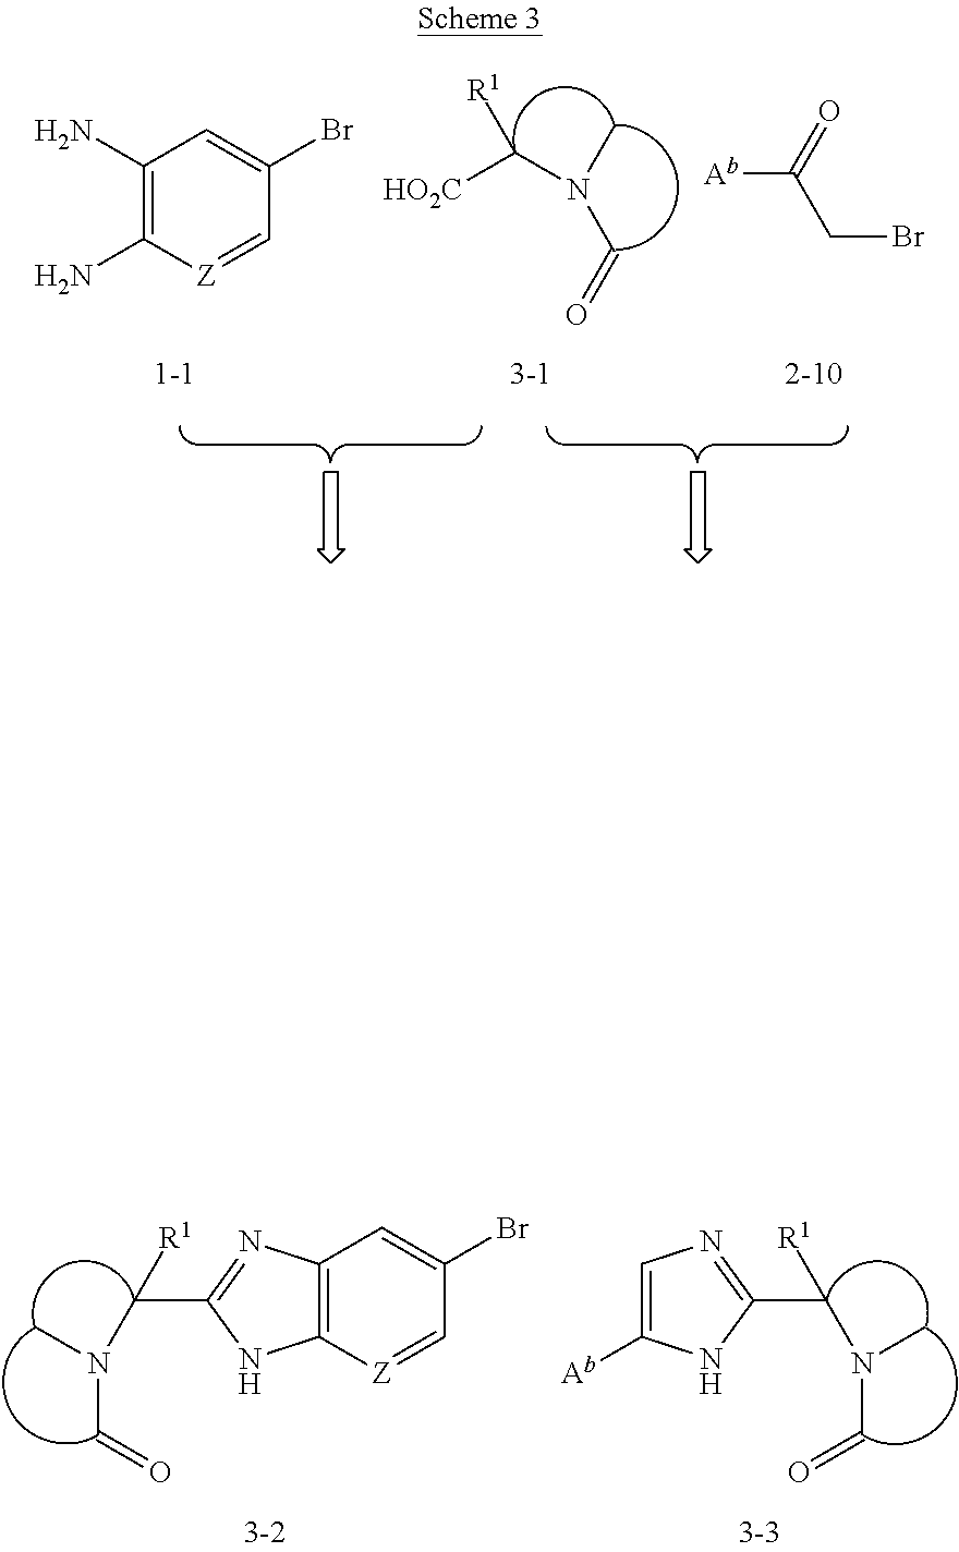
C12=C([Z]=CC(Br)=C1)NC(C(N(C=O)C)[R1])=N2.C1=C([Ab])NC(C(N(C=O)C)[R1])=N1.N(C)(C=O)C([HO2C])[R1].[Ab]C(=O)CBr.C1(N)=C(N)[Z]=CC(Br)=C1
